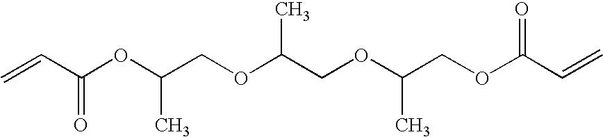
C=CC(OC(COC(COC(COC(C=C)=O)C)C)C)=O
